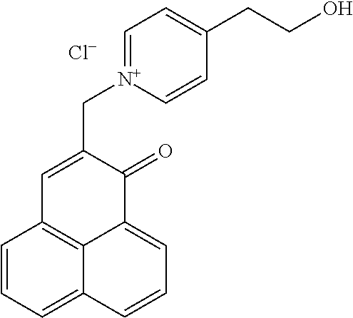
C1=CC=C2C3=C1C=C(C[N+]1=CC=C(CCO)C=C1)C(=O)C3=CC=C2.[Cl-]
